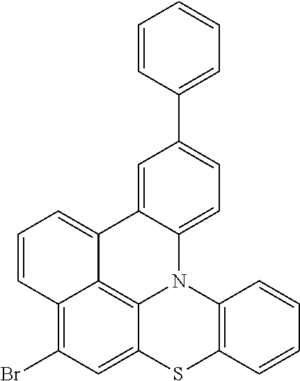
C12=CC(Br)=C3C4=C1N(C1=C(S2)C=CC=C1)C1=CC=C(C2=CC=CC=C2)C=C1C4=CC=C3
